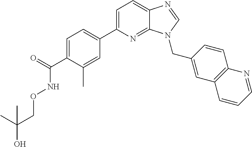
C1=C(C2=CC=C(C(=O)NOCC(O)(C)C)C(C)=C2)N=C2C(=C1)N=CN2CC1=CC2=C(C=C1)N=CC=C2
